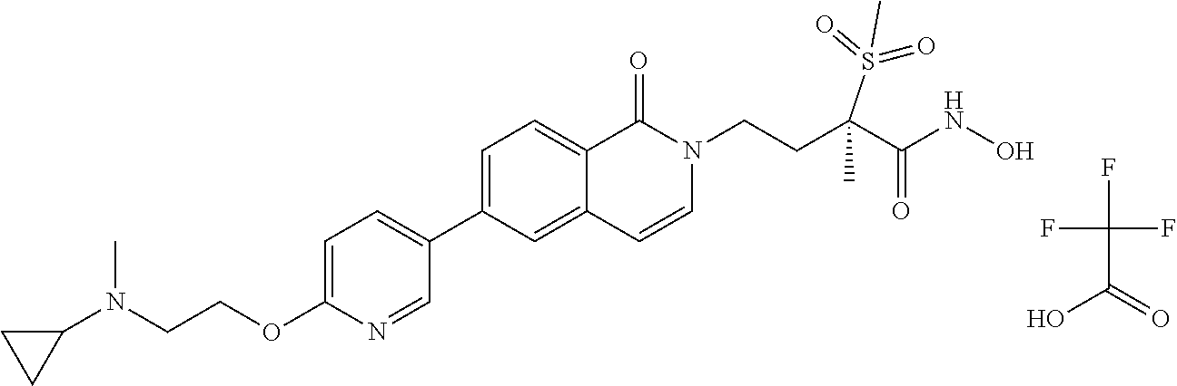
C1=C(C2=CC=C(OCCN(C3CC3)C)N=C2)C=C2C(=C1)C(=O)N(CCC(C(NO)=O)(S(C)(=O)=O)C)C=C2.FC(C(O)=O)(F)F
